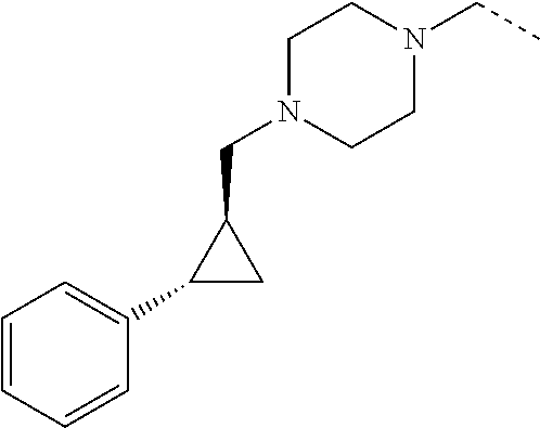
C1N(CC2C(C3=CC=CC=C3)C2)CCN(CC)C1
